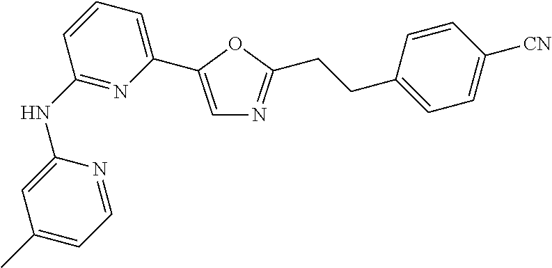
C1(C)=CC=NC(NC2=NC(C3=CN=C(CCC4=CC=C([CN])C=C4)O3)=CC=C2)=C1
